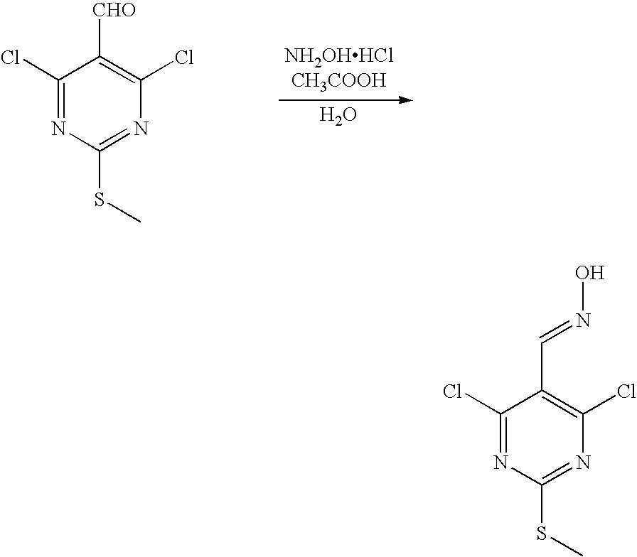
C1(Cl)=NC(SC)=NC(Cl)=C1[CHO].[NH2OHHClCH3COOH].O.C1(Cl)=NC(SC)=NC(Cl)=C1C=NO
